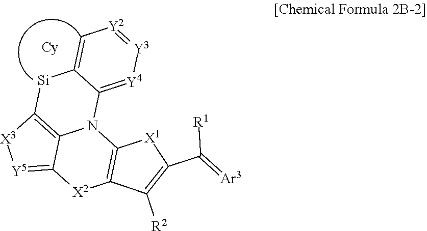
C12=[Y5][X3]C3=C1N(C1=[Y4][Y3]=[Y2]C=C1[Si]3)C1=C([X2]2)C([R2])=C(C([R1])=[Ar3])[X1]1
